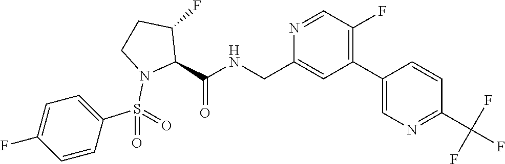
N1=CC(F)=C(C2=CN=C(C(F)(F)F)C=C2)C=C1CNC(C1N(S(C2=CC=C(F)C=C2)(=O)=O)CCC1F)=O
